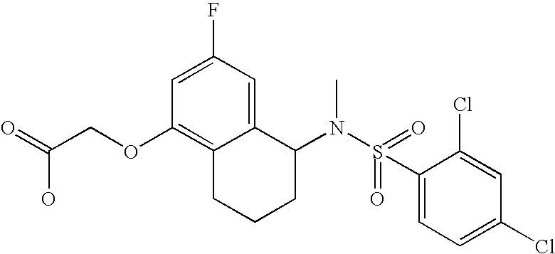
C1=C(F)C=C2C(=C1OCC(=O)O)CCCC2N(S(=O)(C1=CC=C(Cl)C=C1Cl)=O)C
